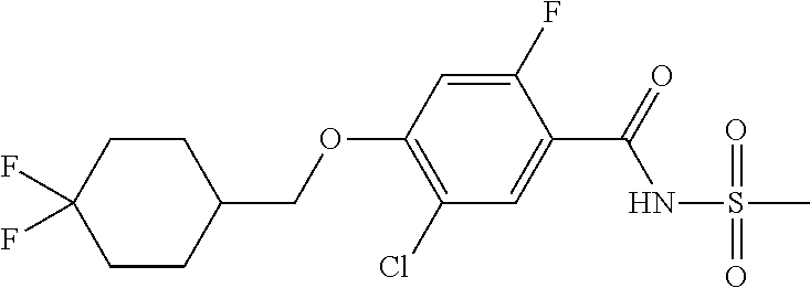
O(C1=C(Cl)C=C(C(=O)NS(C)(=O)=O)C(F)=C1)CC1CCC(F)(F)CC1
